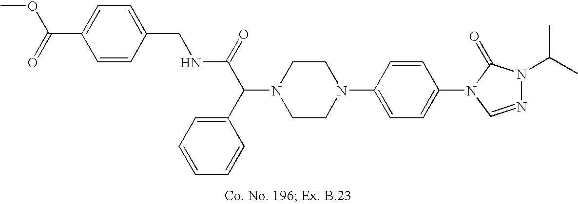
N1(C(C2=CC=CC=C2)C(=O)NCC2=CC=C(C(=O)OC)C=C2)CCN(C2=CC=C(N3C=NN(C(C)C)C3=O)C=C2)CC1
